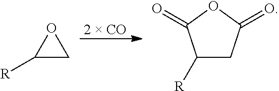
C1([R])CO1.C1([R])CC(=O)OC1=O.[2  CO]
